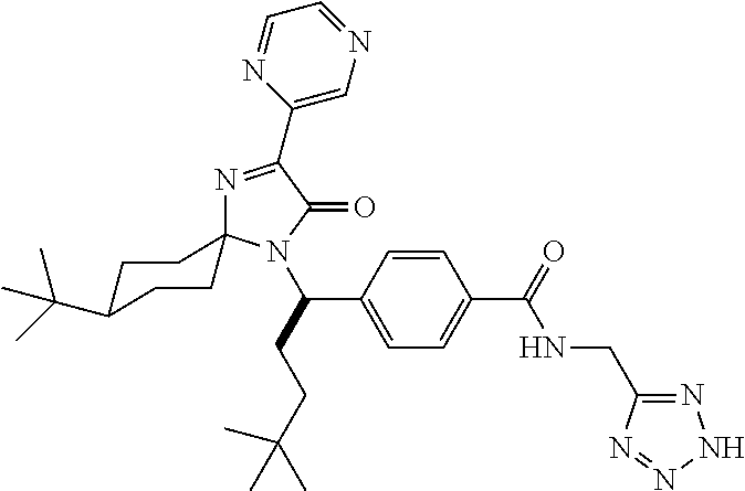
N1=C(C2=CN=CC=N2)C(=O)N(C(CCC(C)(C)C)C2=CC=C(C(=O)NCC3=NNN=N3)C=C2)C12CCC(C(C)(C)C)CC2
